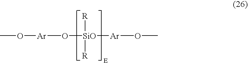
O([SiO]([Ar]OC)([R])[R])[Ar]OC
